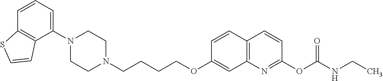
C1(N2CCN(CCCCOC3=CC4=C(C=C3)C=CC(OC(NCC)=O)=N4)CC2)=CC=CC2=C1C=CS2
